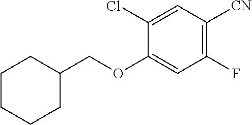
C1C(COC2=CC(F)=C([CN])C=C2Cl)CCCC1
